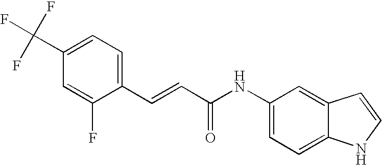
C1=C(C(F)(F)F)C=C(F)C(C=CC(NC2=CC=C3C(=C2)C=CN3)=O)=C1
